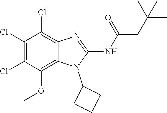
C1(Cl)=C(Cl)C(OC)=C2C(=C1Cl)N=C(NC(=O)CC(C)(C)C)N2C1CCC1
